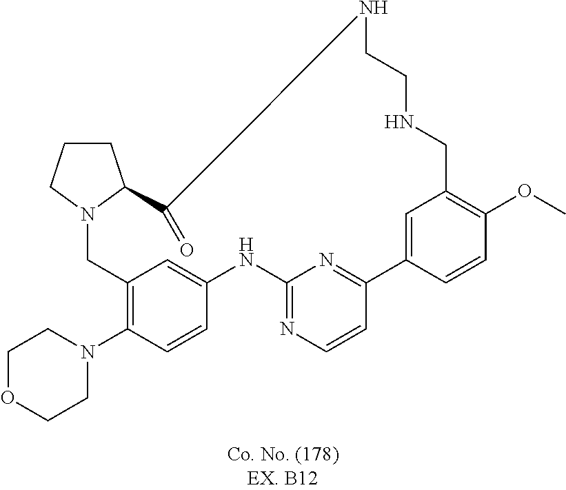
N12CC3=C(N4CCOCC4)C=CC(=C3)NC3=NC=CC(=N3)C3=CC(=C(OC)C=C3)CNCCNC(=O)C1CCC2
